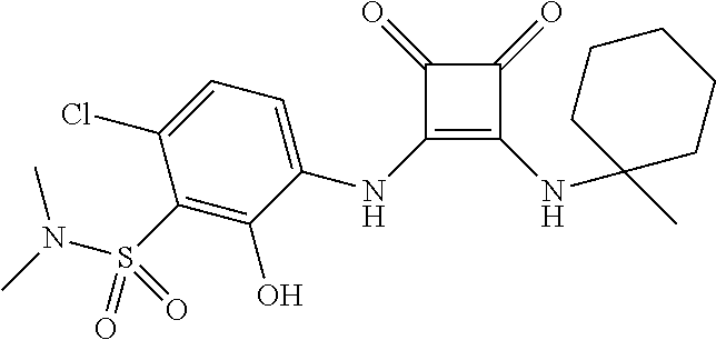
C1(=O)C(NC2=CC=C(Cl)C(S(N(C)C)(=O)=O)=C2O)=C(NC2(C)CCCCC2)C1=O
